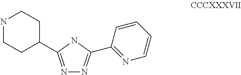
N1=C(C2CCNCC2)NC(C2=NC=CC=C2)=N1
